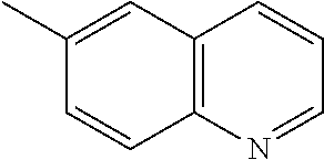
C1(C)=CC2=C(C=C1)N=CC=C2
